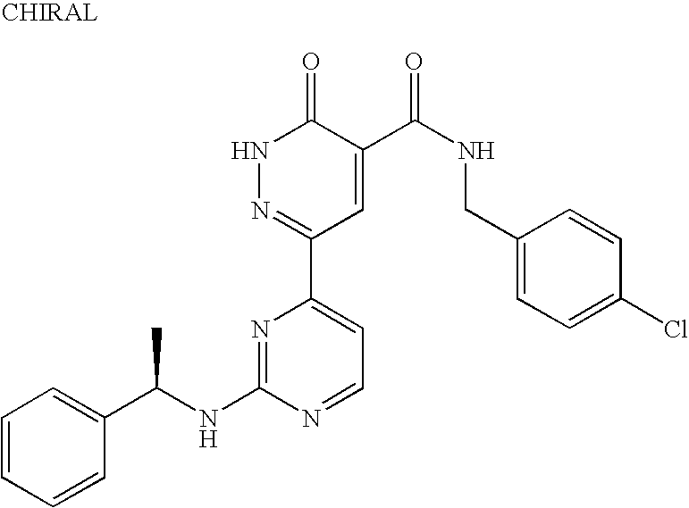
N1N=C(C2=CC=NC(NC(C3=CC=CC=C3)C)=N2)C=C(C(NCC2=CC=C(Cl)C=C2)=O)C1=O
